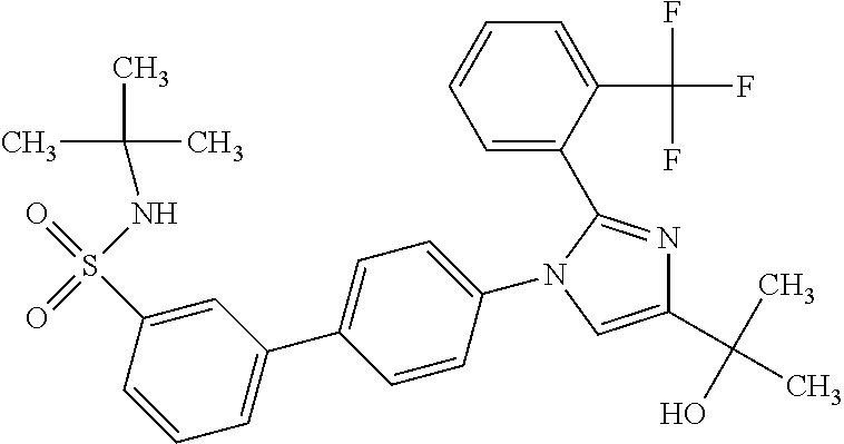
C1(C(C)(O)C)=CN(C2=CC=C(C3=CC=CC(S(NC(C)(C)C)(=O)=O)=C3)C=C2)C(C2=CC=CC=C2C(F)(F)F)=N1
